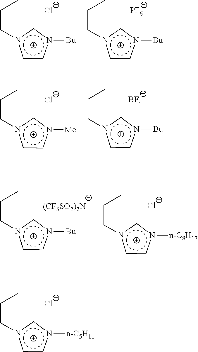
n1(CCC)ccn([Bu])c1.n1(CCC)ccn([Bu])c1.[Cl-].[PF6].n1(CCC)ccn([Me])c1.n1(CCC)ccn([Bu])c1.[Cl-].[BF4].n1(CCC)ccn([Bu])c1.n1(CCC)ccn([n-C8H17])c1.[(CF3SO2)2N].[Cl-].n1(CCC)ccn([n-C5H11])c1.[Cl-]
